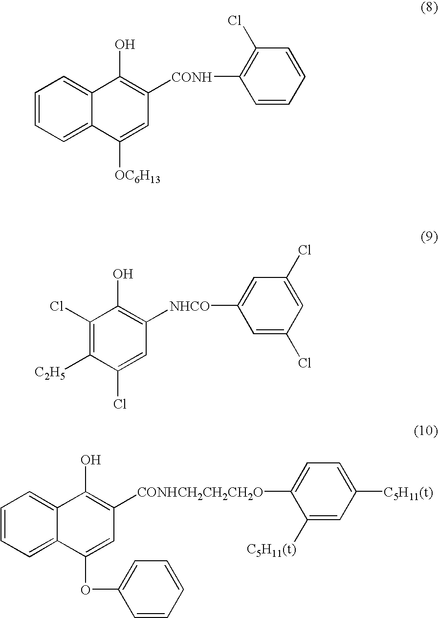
C1=CC=C2C(=C1)C(O)=C([CONH]C1=C(Cl)C=CC=C1)C=C2[OC6H13].C1(Cl)=C([C2H5])C(Cl)=CC([NHCO]C2=CC(Cl)=CC(Cl)=C2)=C1O.C1=CC=C2C(=C1)C(O)=C([CONHCH2CH2CH2O]C1=CC=C([C5H11(t)])C=C1[C5H11(t)])C=C2OC1=CC=CC=C1
